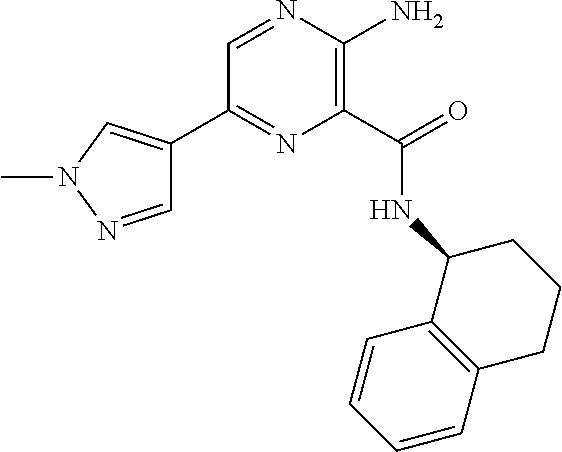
C1(C2=CN(C)N=C2)=NC(C(=O)NC2C3=C(CCC2)C=CC=C3)=C(N)N=C1
